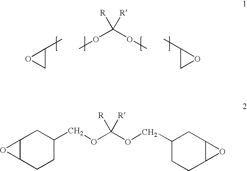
C1C(C)O1.CC1CO1.COC(OC)([R])[R].C12C(O1)CC(COC([R])([R])OCC1CC3C(O3)CC1)CC2
